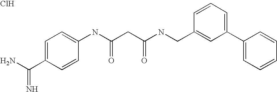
NC(=N)C1=CC=C(NC(CC(NCC2=CC(C3=CC=CC=C3)=CC=C2)=O)=O)C=C1.Cl
